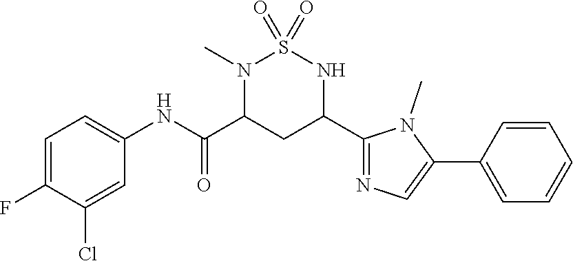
C1=C(F)C(Cl)=CC(NC(C2CC(C3=NC=C(C4=CC=CC=C4)N3C)NS(=O)(=O)N2C)=O)=C1
